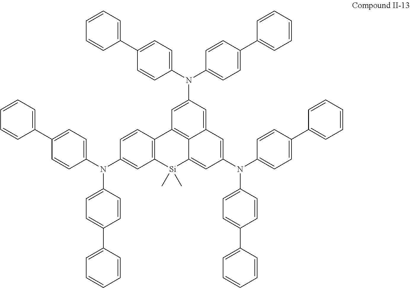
C1=CC2=C(C=C1N(C1=CC=C(C3=CC=CC=C3)C=C1)C1=CC=C(C3=CC=CC=C3)C=C1)[Si](C)(C)C1=CC(N(C3=CC=C(C4=CC=CC=C4)C=C3)C3=CC=C(C4=CC=CC=C4)C=C3)=CC3=CC(N(C4=CC=C(C5=CC=CC=C5)C=C4)C4=CC=C(C5=CC=CC=C5)C=C4)=CC2=C13
